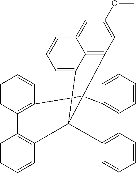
C12=C3C=C(OC)C=C1C=CC=C2C31C2=C(C3=C(C=CC=C3)CC3=C(C=CC=C3)C3=C1C=CC=C3)C=CC=C2
